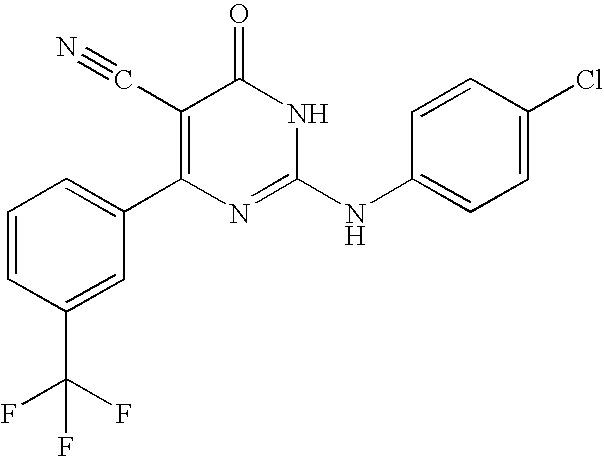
C1(C(F)(F)F)=CC(C2=C(C#N)C(=O)NC(NC3=CC=C(Cl)C=C3)=N2)=CC=C1
